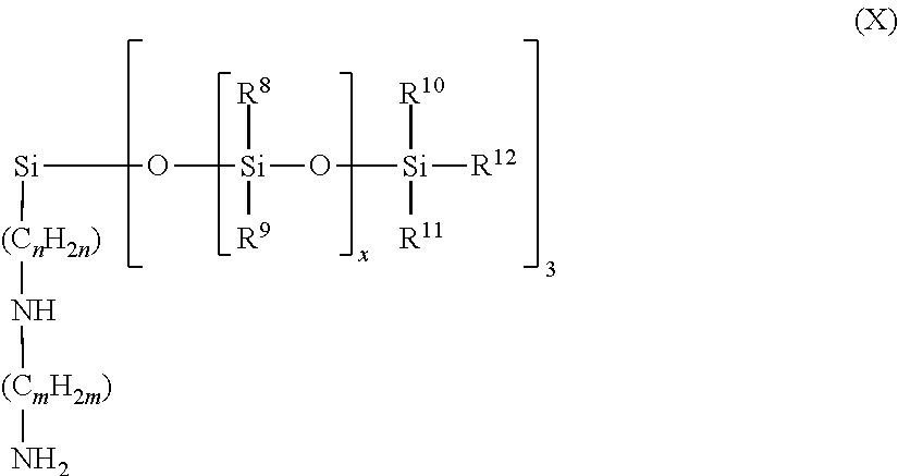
[Si](O[Si]([R8])([R9])O[Si]([R10])([R11])[R12])[(CnH2n)]N[(CmH2m)]N
